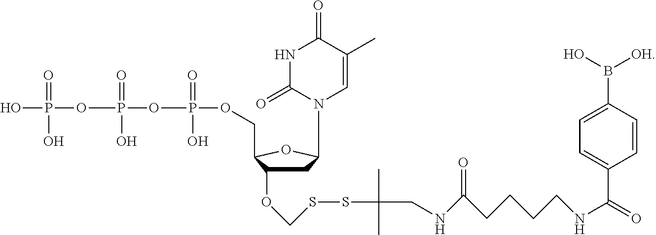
C1C(OCSSC(CNC(=O)CCCCNC(=O)C2=CC=C(B(O)[OH])C=C2)(C)C)C(COP(OP(OP(O)(O)=O)(=O)O)(=O)O)OC1N1C=C(C)C(=O)NC1=O
